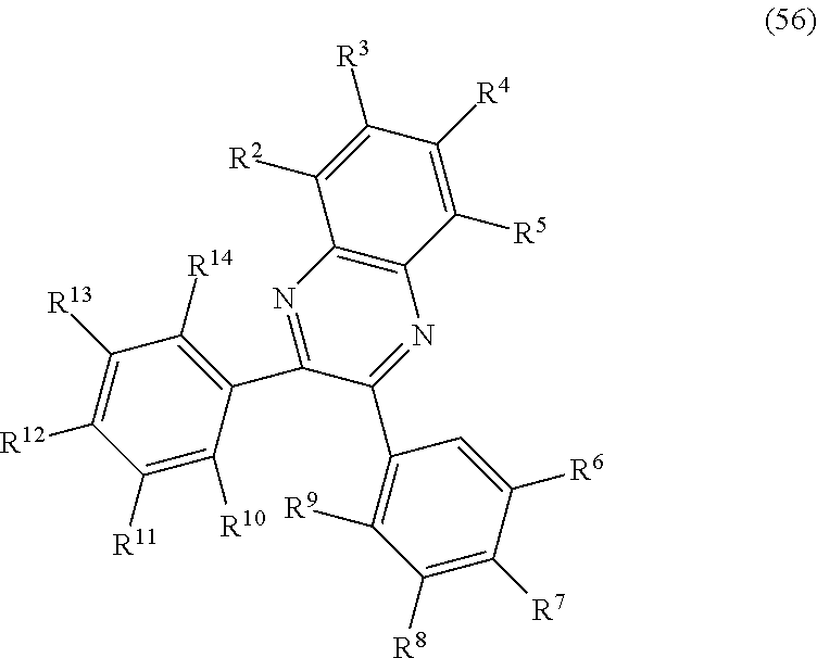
C1([R13])=C([R12])C([R11])=C([R10])C(C2=NC3=C(N=C2C2=C([R9])C([R8])=C([R7])C([R6])=C2)C([R5])=C([R4])C([R3])=C3[R2])=C1[R14]
